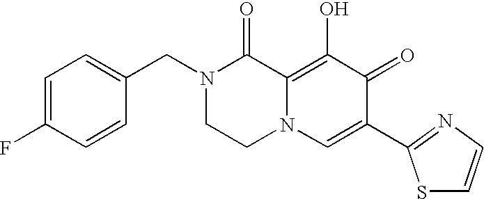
C1(CN2CCN3C(=C(O)C(=O)C(C4=NC=CS4)=C3)C2=O)=CC=C(F)C=C1
